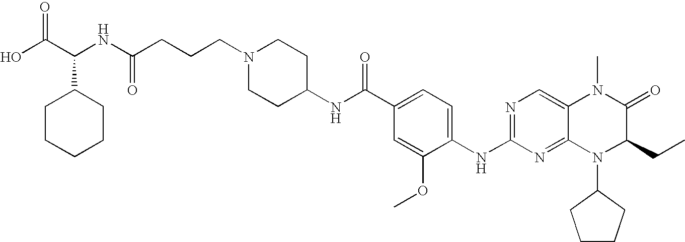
C(NC(CCCN1CCC(NC(C2=CC=C(NC3=NC=C4C(=N3)N(C3CCCC3)C(CC)C(=O)N4C)C(OC)=C2)=O)CC1)=O)(C(O)=O)C1CCCCC1
